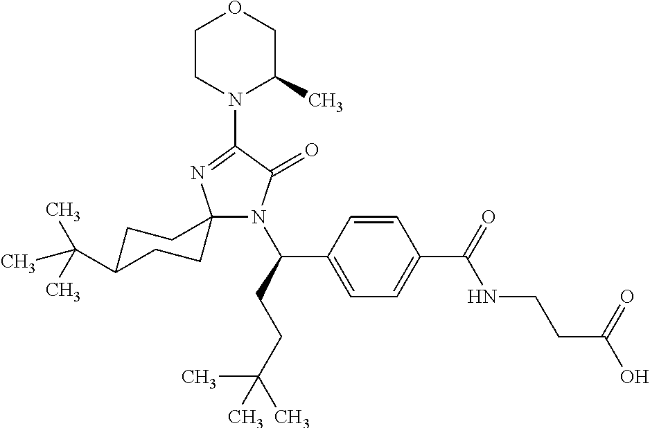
C12(N(C(C3=CC=C(C(=O)NCCC(O)=O)C=C3)CCC(C)(C)C)C(=O)C(N3C(C)COCC3)=N1)CCC(C(C)(C)C)CC2
